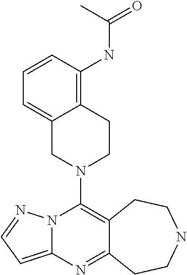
N12C(=CC=N1)N=C1C(=C2N2CCC3=C(NC(=O)C)C=CC=C3C2)CCNCC1
